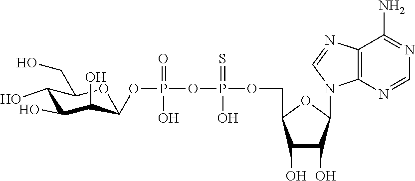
C1(O)C(O)C(O)C(OP(OP(OCC2OC(N3C4=C(C(N)=NC=N4)N=C3)C(O)C2O)(=S)O)(=O)O)OC1CO
